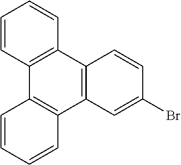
C1=CC2=C(C=C1)C1=C(C3=C2C=CC=C3)C=C(Br)C=C1
